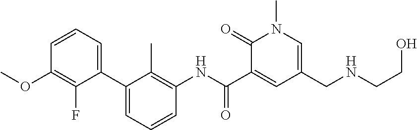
C1=CC(OC)=C(F)C(C2=CC=CC(NC(C3=CC(CNCCO)=CN(C)C3=O)=O)=C2C)=C1
